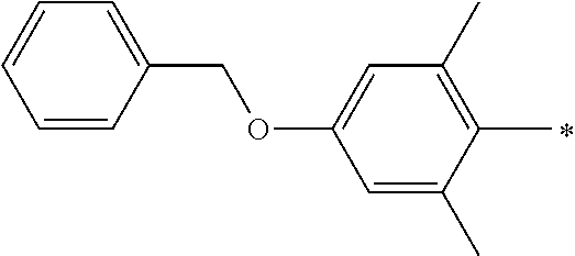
C1=CC(COC2=CC(C)=C(C)C(C)=C2)=CC=C1
